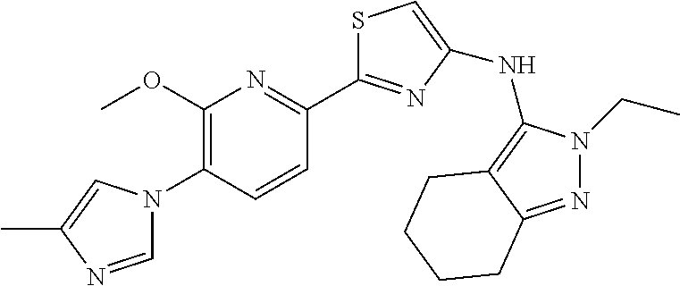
C1=NC(C)=CN1C1=C(OC)N=C(C2=NC(NC3=C4C(=NN3CC)CCCC4)=CS2)C=C1
